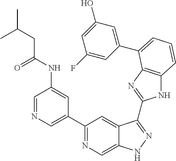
C1(C2=NC=C3C(=C2)C(C2=NC4=C(N2)C=CC=C4C2=CC(O)=CC(F)=C2)=NN3)=CN=CC(NC(=O)CC(C)C)=C1
